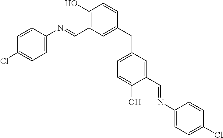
C1=CC(N=CC2=C(O)C=CC(CC3=CC=C(O)C(C=NC4=CC=C(Cl)C=C4)=C3)=C2)=CC=C1Cl
